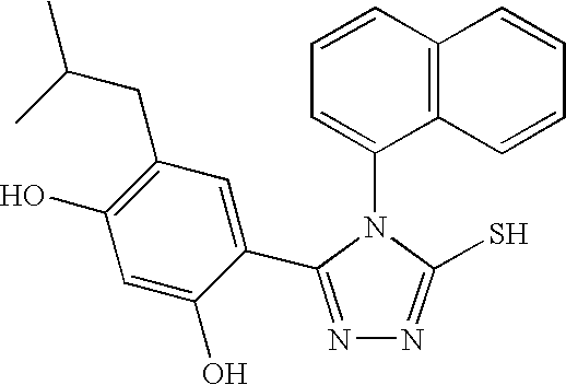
C1=CC2=C(C(N3C(S)=NN=C3C3=CC(CC(C)C)=C(O)C=C3O)=C1)C=CC=C2
